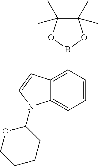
C12=CC=CC(B3OC(C)(C)C(C)(C)O3)=C1C=CN2C1OCCCC1
